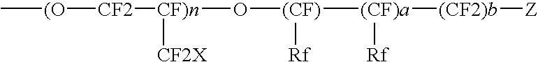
[(O]([CF2][CF)n]([CF2X])O[(CF)]([(CF)a]([(CF2)b][Z])[Rf])[Rf])C
